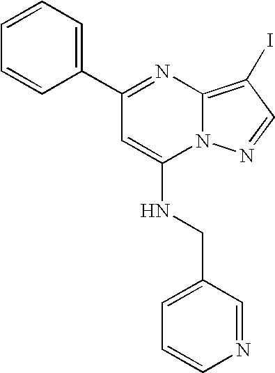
C1(C2=CC=CC=C2)=NC2=C(I)C=NN2C(NCC2=CC=CN=C2)=C1
